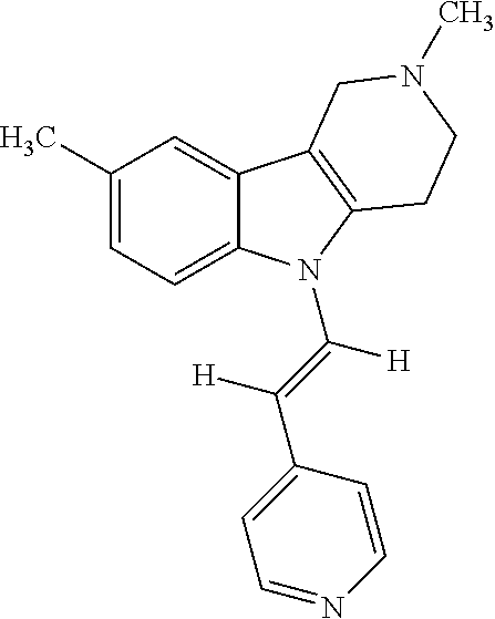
C1(C)=CC=C2C(=C1)C1=C(N2C(=C([H])C2=CC=NC=C2)[H])CCN(C)C1
